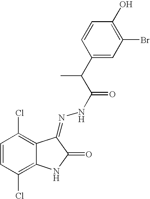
C1=CC(Cl)=C2C(=C1Cl)C(=NNC(=O)C(C1=CC(Br)=C(O)C=C1)C)C(=O)N2
